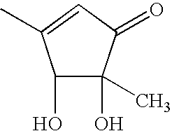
C1(O)C(O)(C)C(=O)C=C1C
